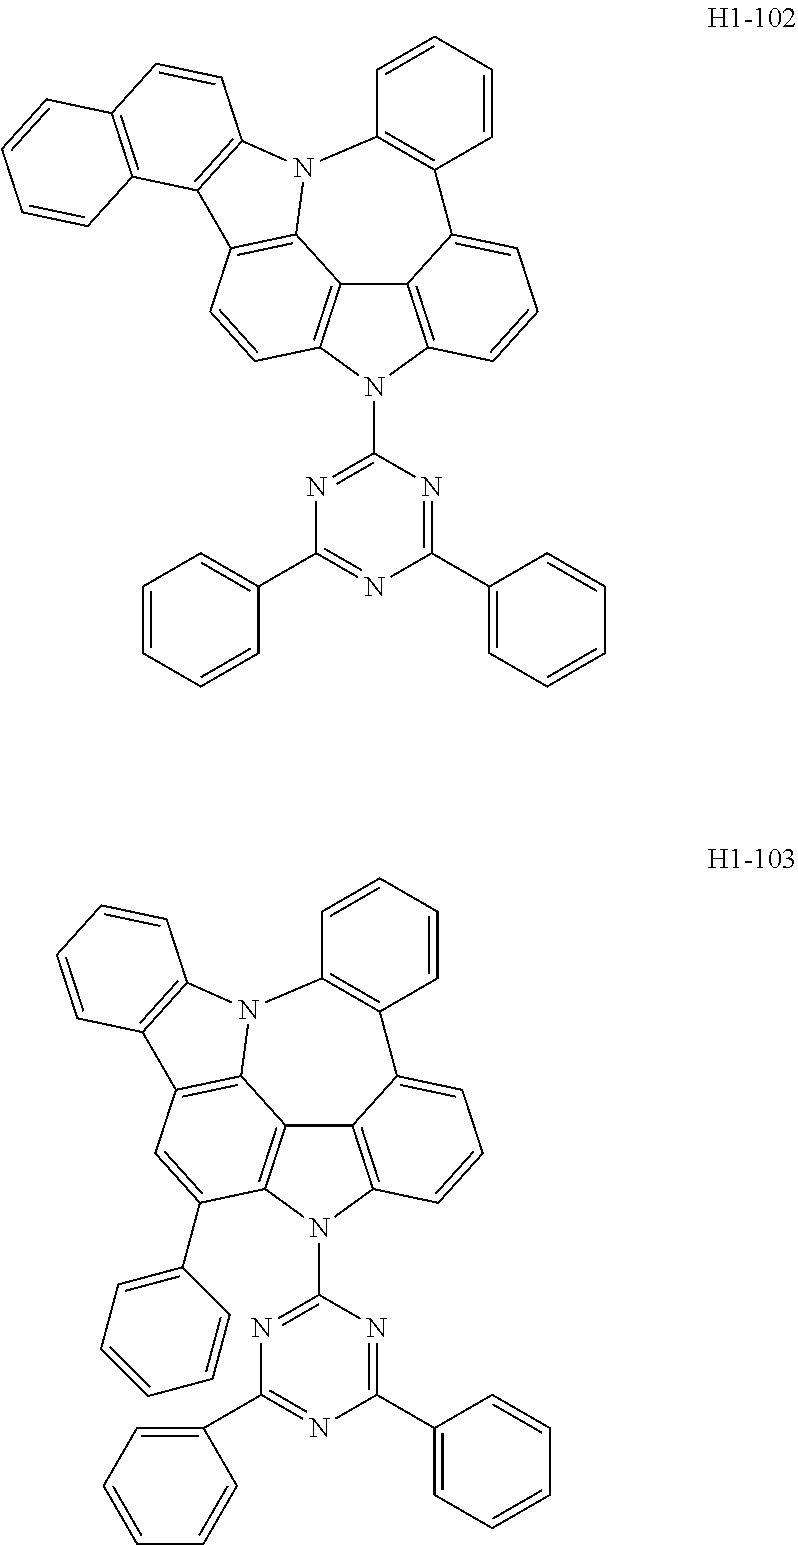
C12=C3C=CC=C1C1=C(N4C5=C(C=CC(=C25)N3C2=NC(C3=CC=CC=C3)=NC(C3=CC=CC=C3)=N2)C2=C4C=CC3=C2C=CC=C3)C=CC=C1.C12=C3C=CC=C1C1=C(N4C5=C(C=C(C6=CC=CC=C6)C(=C25)N3C2=NC(C3=CC=CC=C3)=NC(C3=CC=CC=C3)=N2)C2=C4C=CC=C2)C=CC=C1
